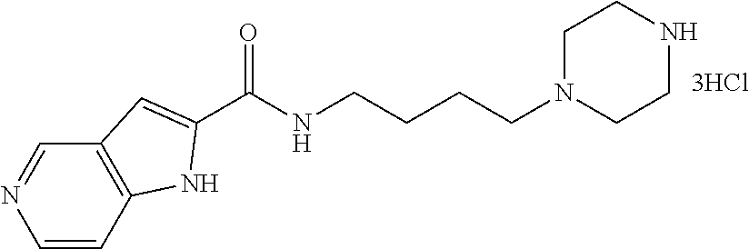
C1=NC=CC2=C1C=C(C(NCCCCN1CCNCC1)=O)N2
